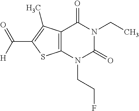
C12=C(N(CCF)C(=O)N(CC)C1=O)SC(C([H])=O)=C2C
